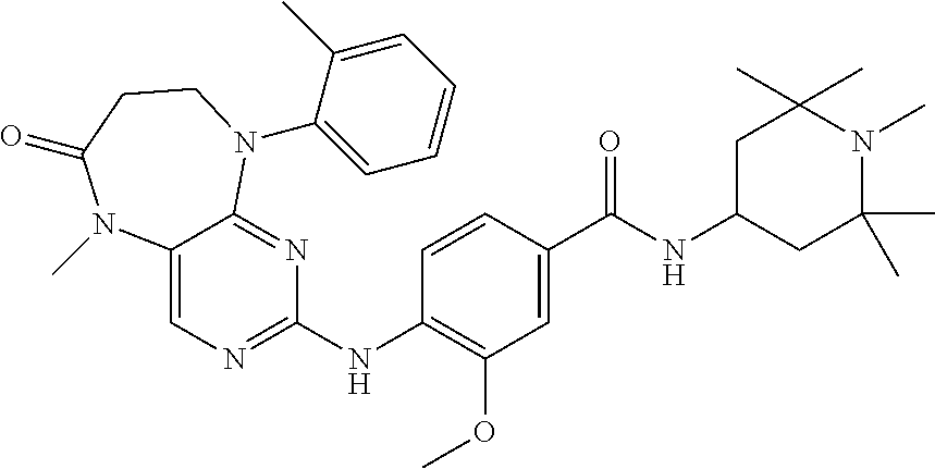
C1=CC(NC2=NC=C3C(=N2)N(C2=CC=CC=C2C)CCC(=O)N3C)=C(OC)C=C1C(NC1CC(C)(C)N(C)C(C)(C)C1)=O
